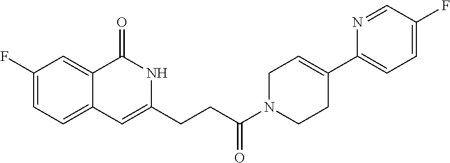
C1(F)=CC=C2C(=C1)C(=O)NC(CCC(N1CCC(C3=CC=C(F)C=N3)=CC1)=O)=C2
